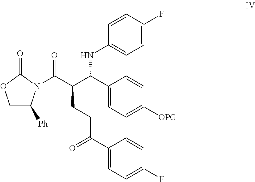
C1C([Ph])N(C(C(C(C2=CC=C([OPG])C=C2)NC2=CC=C(F)C=C2)CCC(C2=CC=C(F)C=C2)=O)=O)C(=O)O1
